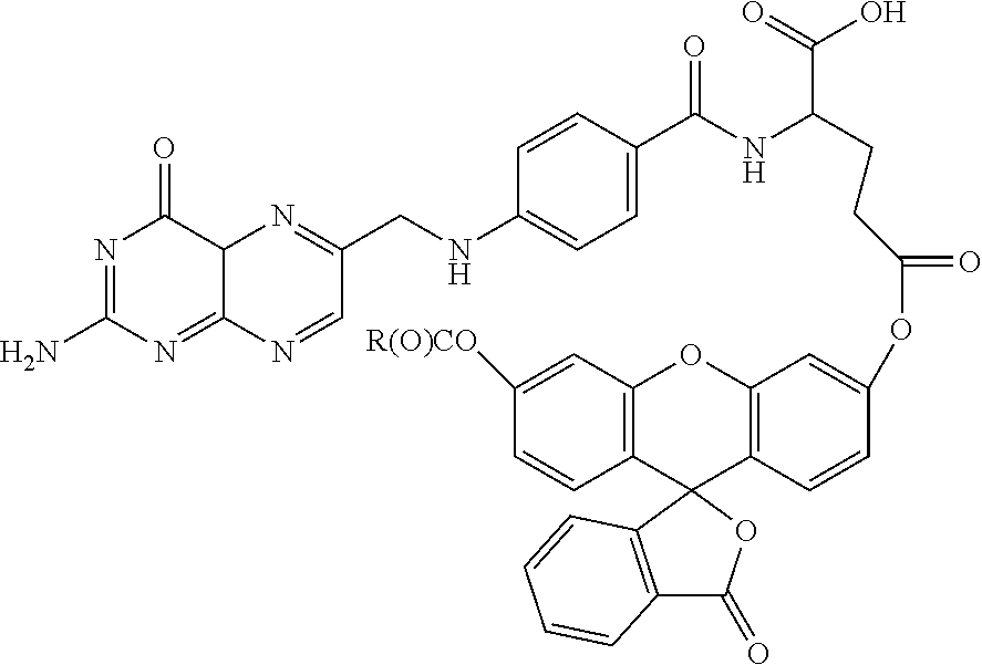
N1=C(N)N=C2C(C1=O)N=C(CNC1=CC=C(C(NC(CCC(OC3=CC4=C(C=C3)C3(C5=C(O4)C=C([R(O)CO])C=C5)OC(=O)C4=C3C=CC=C4)=O)C(=O)O)=O)C=C1)C=N2
